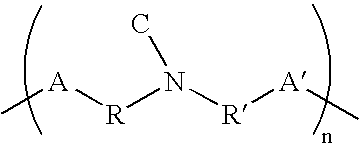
C[A][R]N([R][A]C)C
